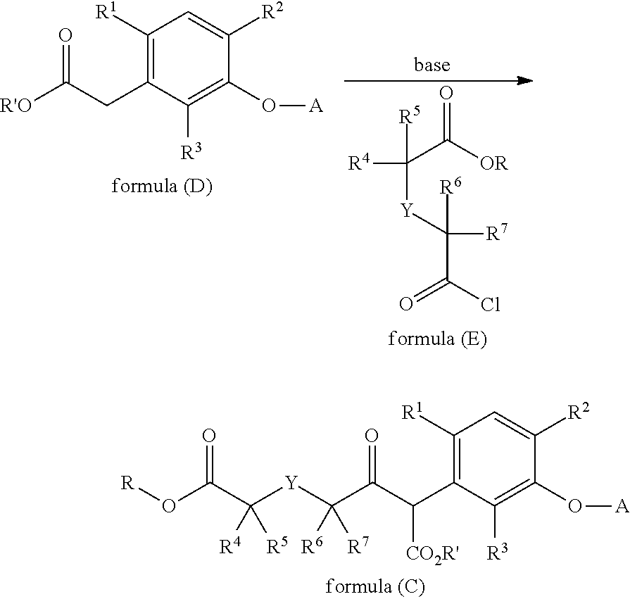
[R4]C(C([OR])=O)([R5])[Y]C(C(Cl)=O)([R6])[R7].C(C1=C([R1])C=C([R2])C(O[A])=C1[R3])C([R'O])=O.[R]OC(C([Y]C(C(C(C1=C([R1])C=C([R2])C(O[A])=C1[R3])[CO2R'])=O)([R6])[R7])([R4])[R5])=O
